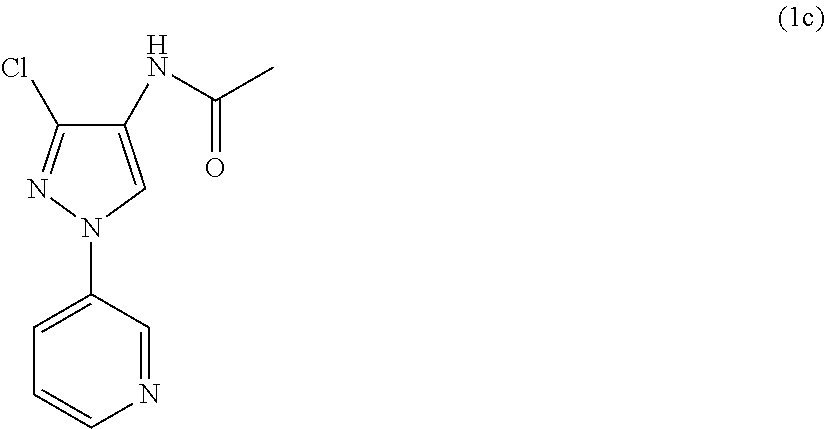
C1(N2N=C(Cl)C(NC(C)=O)=C2)=CC=CN=C1
